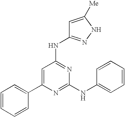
C1=CC=CC(C2=CC(NC3=NNC([Me])=C3)=NC(NC3=CC=CC=C3)=N2)=C1
